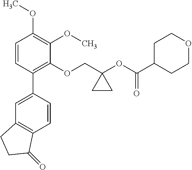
C1=CC(C2=CC3=C(C=C2)C(=O)CC3)=C(OCC2(OC(C3CCOCC3)=O)CC2)C(OC)=C1OC
